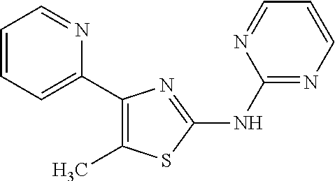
C1=CC=C(C2=C(C)SC(NC3=NC=CC=N3)=N2)N=C1
